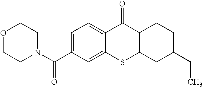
C1(C(=O)N2CCOCC2)=CC=C2C(=C1)SC1=C(C2=O)CCC(CC)C1
